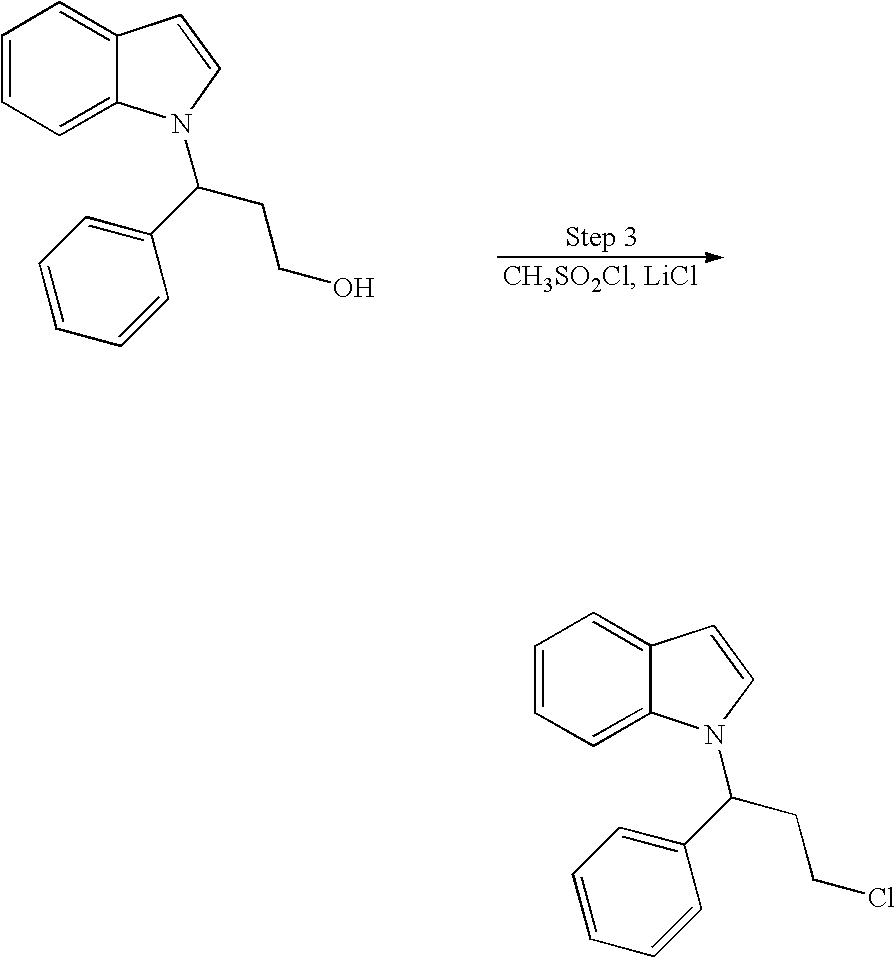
C1=CC=C2C(=C1)C=CN2C(C1=CC=CC=C1)CCO.C1=CC=C2C(=C1)C=CN2C(C1=CC=CC=C1)CCCl
